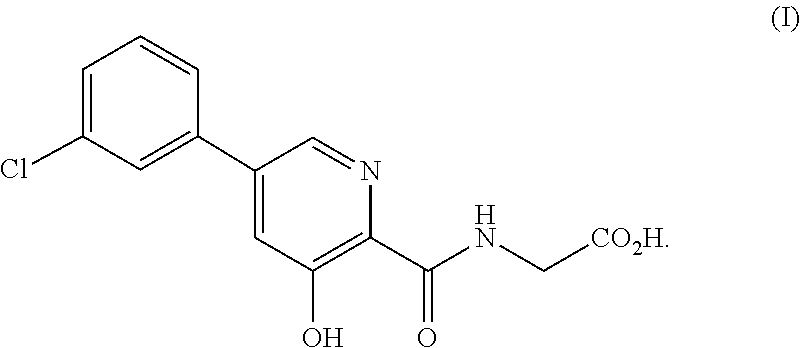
[CO2H]CNC(C1=C(O)C=C(C2=CC(Cl)=CC=C2)C=N1)=O
